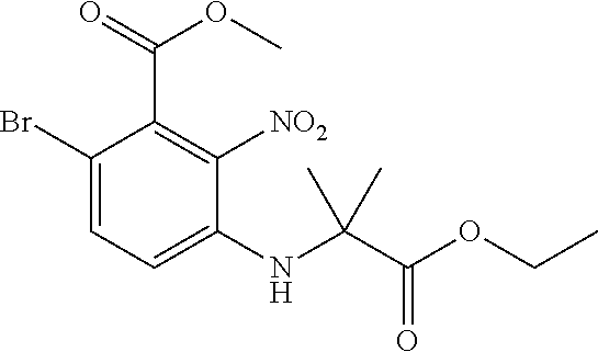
C1(Br)=CC=C(NC(C(OCC)=O)(C)C)C([NO2])=C1C(=O)OC
